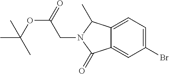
C1(Br)=CC=C2C(=C1)C(=O)N(CC(OC(C)(C)C)=O)C2C
